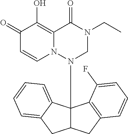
C1(=O)C=CN2C(=C1O)C(=O)N(CC)CN2C12C(CC3=C1C(F)=CC=C3)CC1=CC=CC=C21
